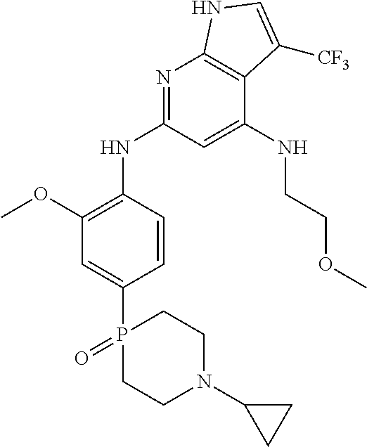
P1(C2=CC(OC)=C(NC3=NC4=C(C(NCCOC)=C3)C([CF3])=CN4)C=C2)(=O)CCN(C2CC2)CC1
